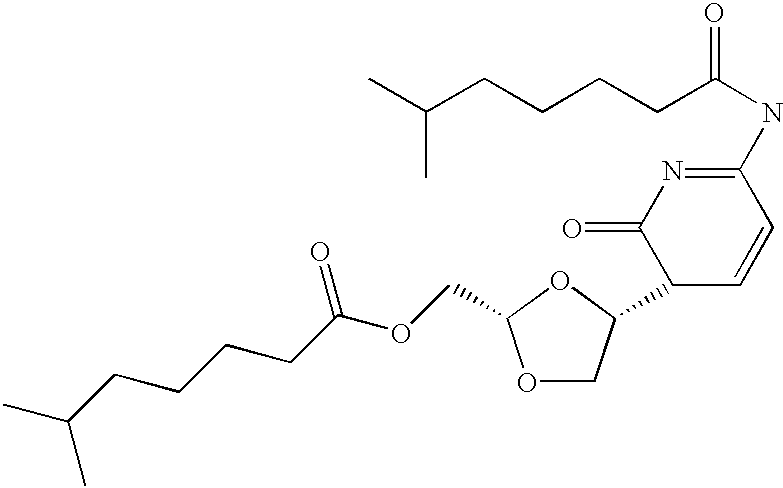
CC(CCCCC(NC1=NC(=O)C(C2COC(COC(CCCCC(C)C)=O)O2)C=C1)=O)C
